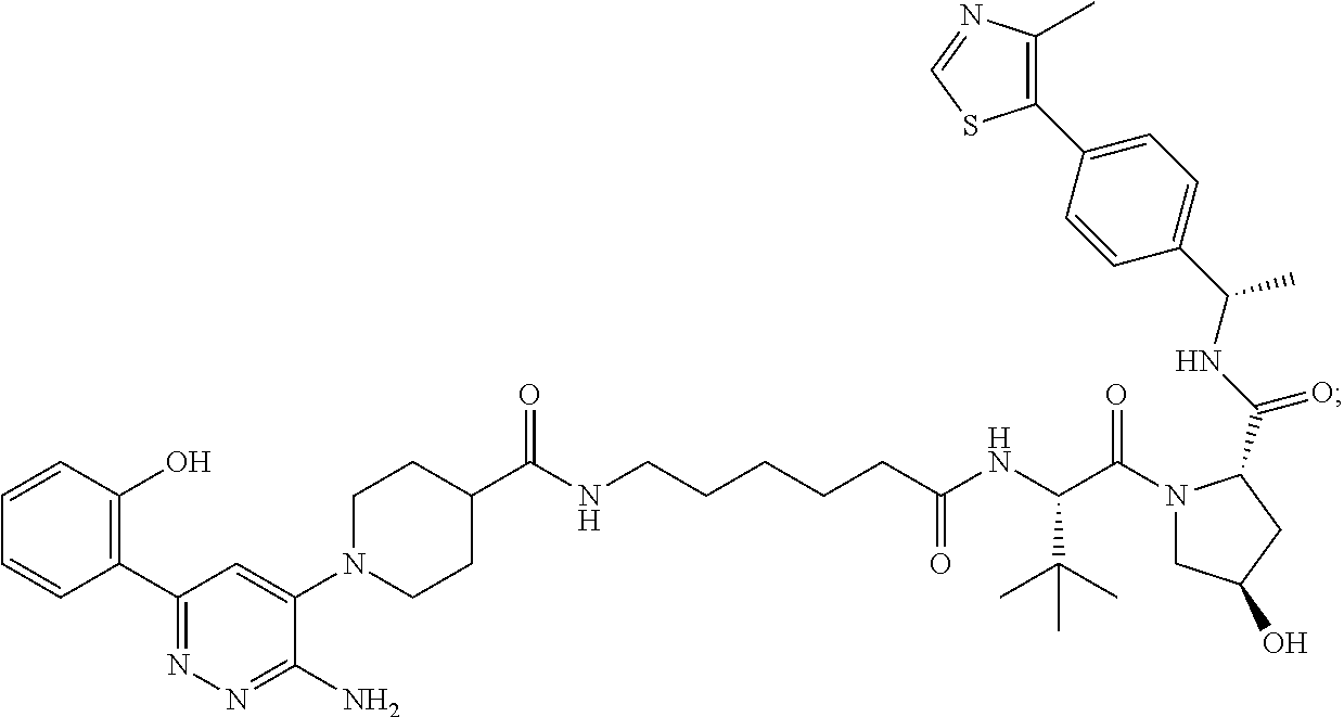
C1(C2=C(O)C=CC=C2)=NN=C(N)C(N2CCC(C(NCCCCCC(NC(C(N3CC(O)CC3C(NC(C3=CC=C(C4=C(C)N=CS4)C=C3)C)=O)=O)C(C)(C)C)=O)=O)CC2)=C1
